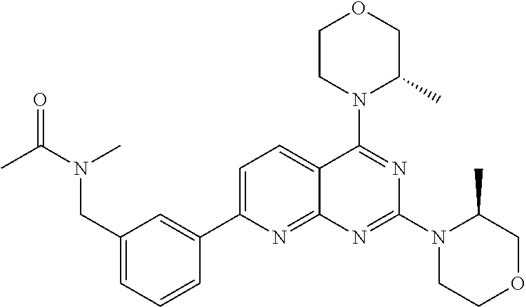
C1(CN(C(C)=O)C)=CC=CC(C2=CC=C3C(=N2)N=C(N2CCOCC2C)N=C3N2C(C)COCC2)=C1
